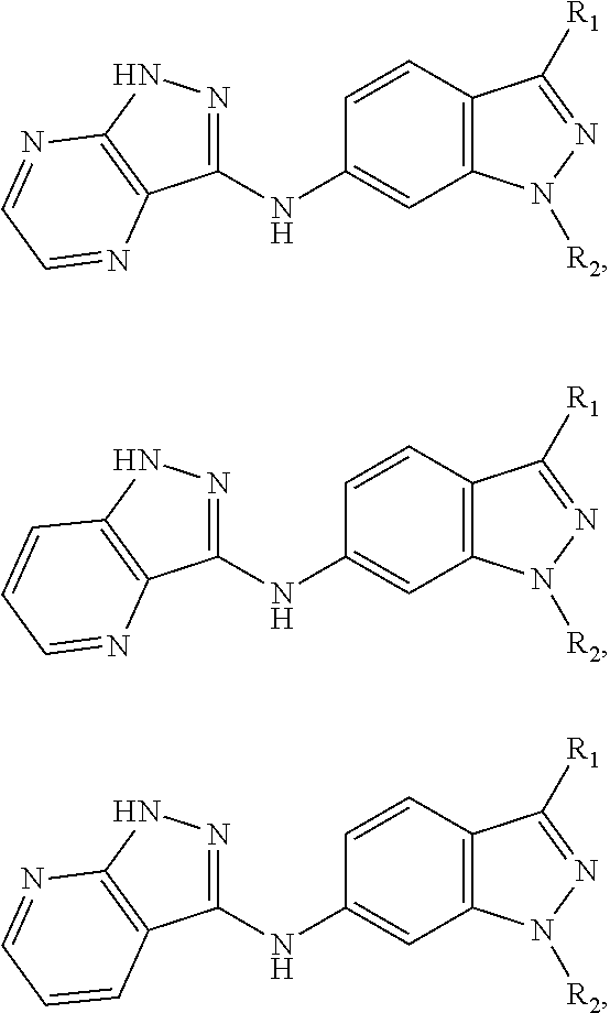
C1(NC2=CC3=C(C=C2)C([R1])=NN3[R2])=NNC2=C1N=CC=N2.C1(NC2=CC3=C(C=C2)C([R1])=NN3[R2])=NNC2=C1N=CC=C2.C1(NC2=CC3=C(C=C2)C([R1])=NN3[R2])=NNC2=C1C=CC=N2
